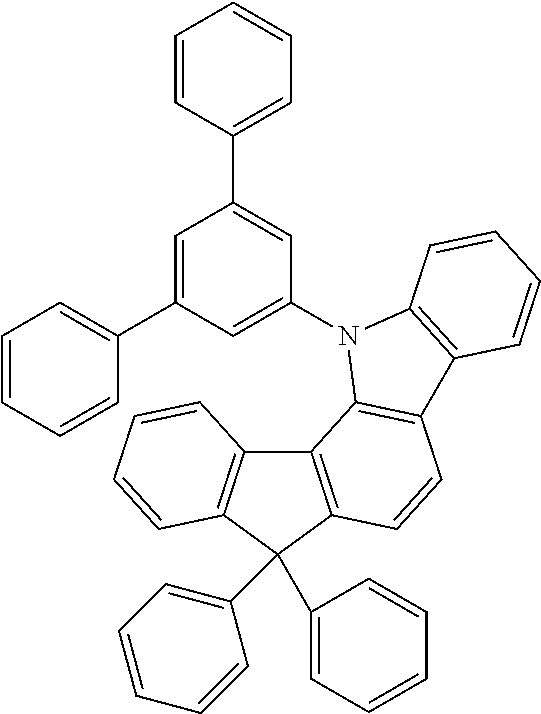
C1=CC(C2=CC(N3C4=C(C=CC5=C4C4=C(C5(C5=CC=CC=C5)C5=CC=CC=C5)C=CC=C4)C4=C3C=CC=C4)=CC(C3=CC=CC=C3)=C2)=CC=C1
